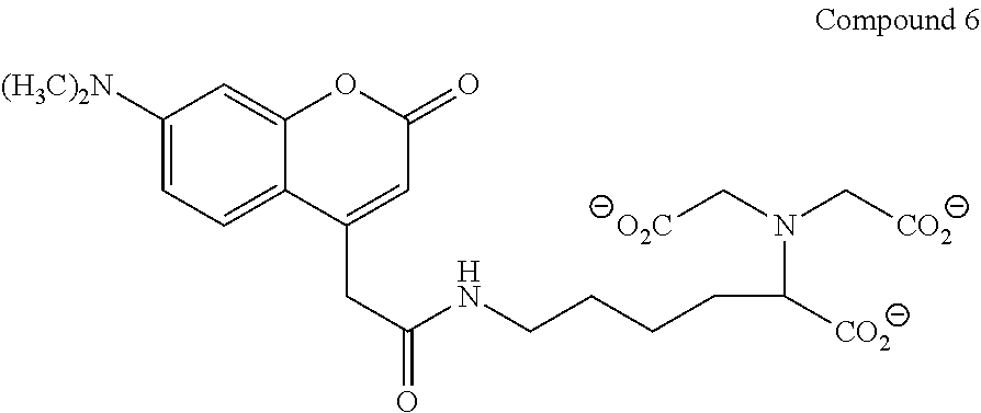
C1([(H3C)2N])=CC=C2C(=C1)OC(=O)C=C2CC(=O)NCCCCC([CO2])N(C[CO2])C[O2C]
